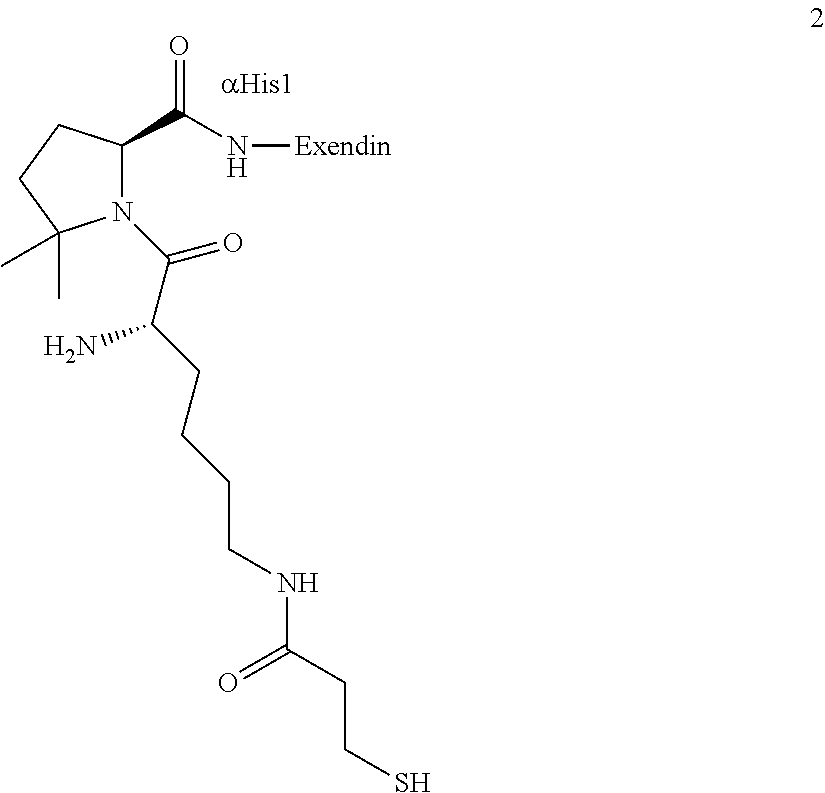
N1(C(=O)C(CCCCNC(=O)CCS)N)C(C(N[Exendin])=O)CCC1(C)C
